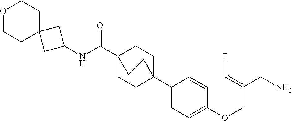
C1(C23CCC(C(NC4CC5(C4)CCOCC5)=O)(CC2)CC3)=CC=C(OCC(CN)=CF)C=C1
